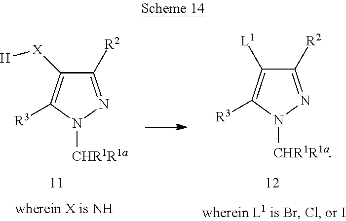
C1([R2])=NN([CHR1R1a])C([R3])=C1[X][H].C1([R2])=NN([CHR1R1a])C([R3])=C1[L1]
